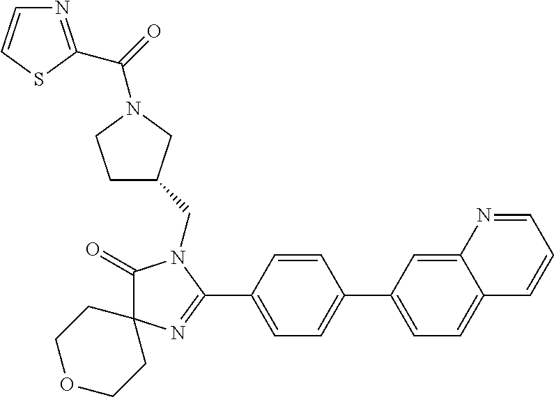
C1(=O)N(CC2CCN(C(=O)C3=NC=CS3)C2)C(C2=CC=C(C3=CC=C4C(=C3)N=CC=C4)C=C2)=NC12CCOCC2
